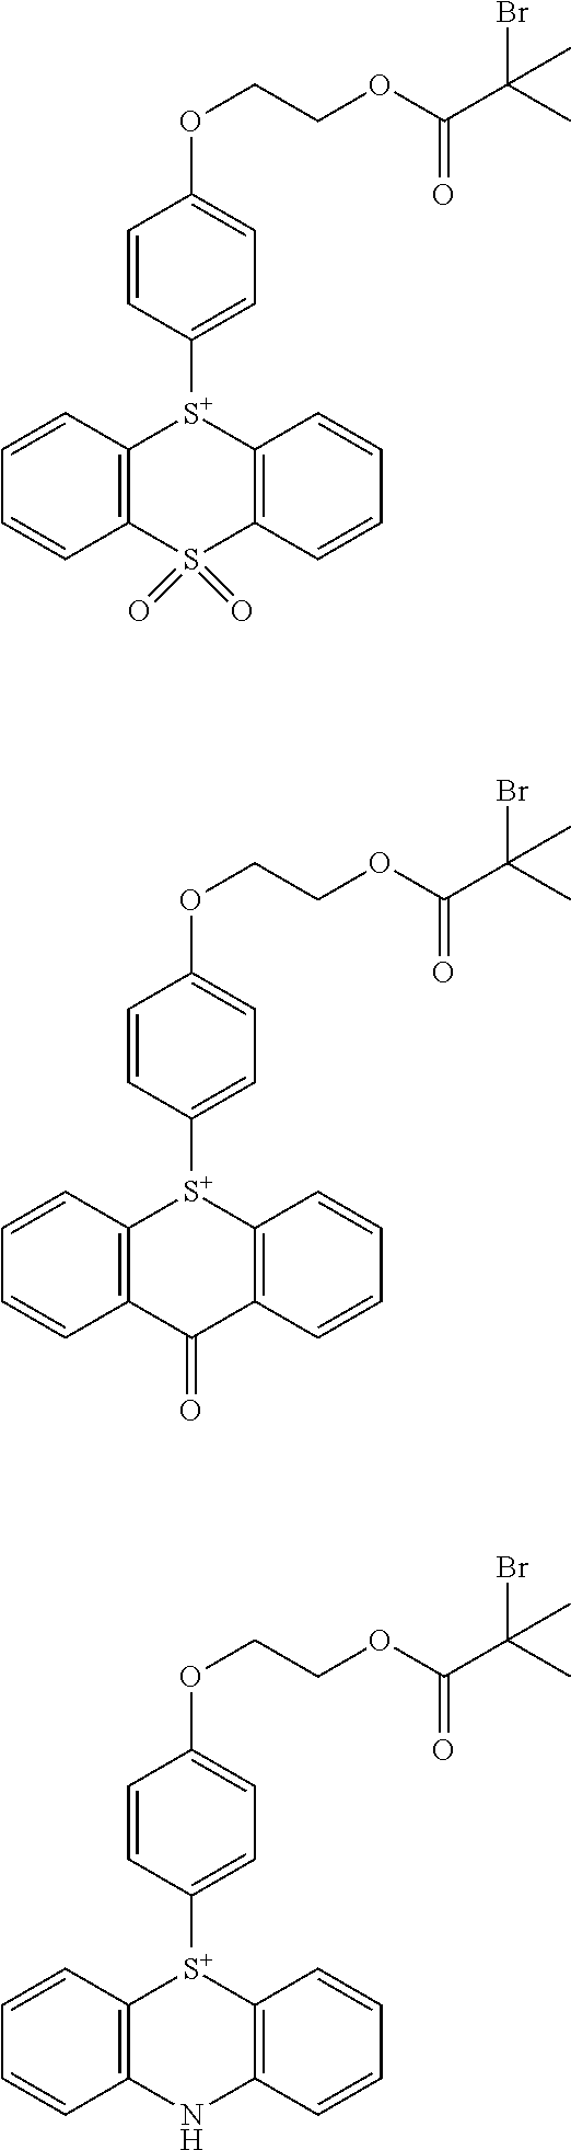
C1=CC([S+]2C3=C(C=CC=C3)S(=O)(=O)C3=C2C=CC=C3)=CC=C1OCCOC(C(C)(Br)C)=O.C1=CC([S+]2C3=C(C=CC=C3)C(=O)C3=C2C=CC=C3)=CC=C1OCCOC(C(C)(Br)C)=O.C1=CC([S+]2C3=C(C=CC=C3)NC3=C2C=CC=C3)=CC=C1OCCOC(C(C)(Br)C)=O
